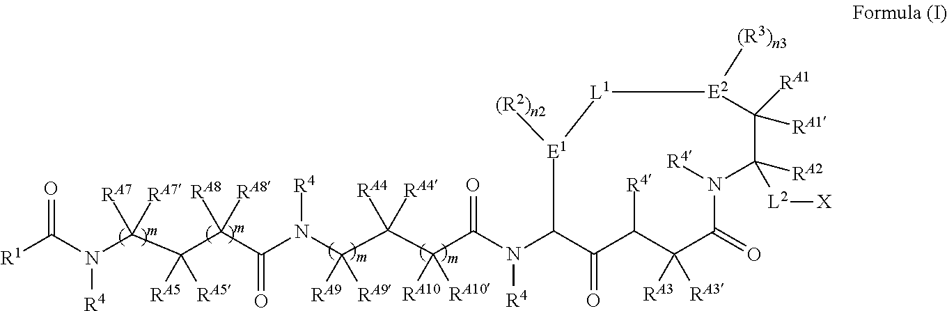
[R1]C(N(C(C(C(C(N(C(C(C(C(N(C1C(=O)C([R4])C([RA3])([RA3])C(=O)N([R4])C([RA2])([L2][X])C([RA1])([RA1])[E2]([(R3)n3])[L1][E1]1[(R2)n2])[R4])=O)([RA10])[RA10])([RA4])[RA4])([RA9])[RA9])[R4])=O)([RA8])[RA8])([RA5])[RA5])([RA7])[RA7])[R4])=O
